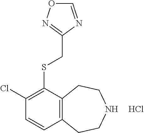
C1(Cl)=C(SCC2=NOC=N2)C2=C(C=C1)CCNCC2.Cl
